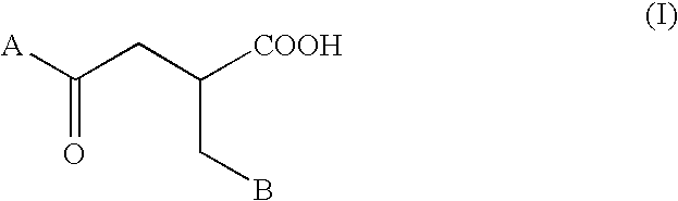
[A]C(CC([COOH])CB)=O
